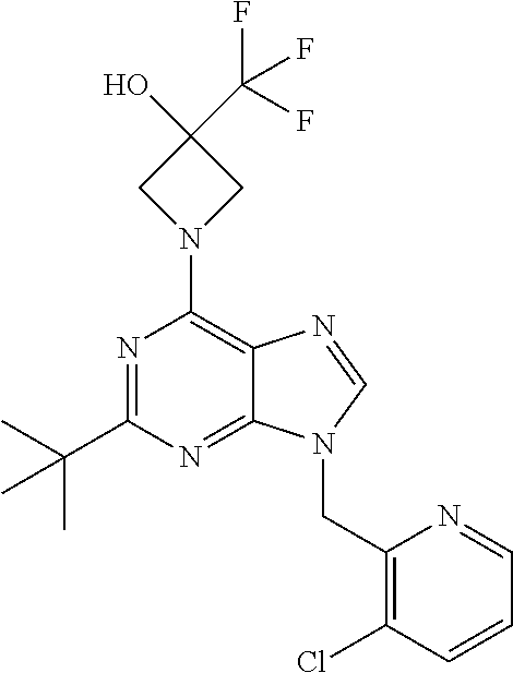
N1(C2=C3C(=NC(C(C)(C)C)=N2)N(CC2=C(Cl)C=CC=N2)C=N3)CC(O)(C(F)(F)F)C1
